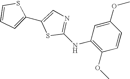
C1=CC=C(C2=CN=C(NC3=C(OC)C=CC(OC)=C3)S2)S1
